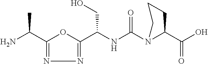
C1(C(N)C)=NN=C(C(NC(N2C(C(O)=O)CCC2)=O)CO)O1
